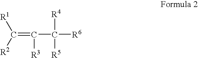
C(=C(C([R6])([R4])[R5])[R3])([R2])[R1]
